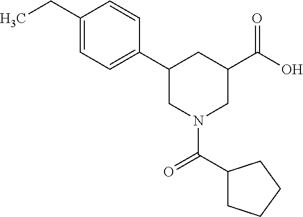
CCC1=CC=C(C2CN(C(=O)C3CCCC3)CC(C(O)=O)C2)C=C1
